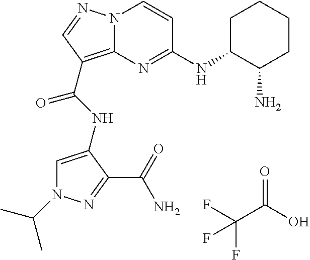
N1(C(C)C)C=C(NC(=O)C2=C3N(C=CC(NC4C(N)CCCC4)=N3)N=C2)C(C(=O)N)=N1.O=C(O)C(F)(F)F
